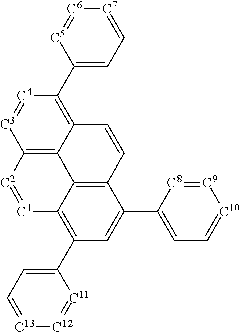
C1(C2=C3C4=C(C(C5=CC=[C10][C9]=[C8]5)=C2)C=CC2=C(C5=CC=[C7][C6]=[C5]5)[C4]=[C3]C(=C42)[C2]=[C1]3)=CC=[C13][C12]=[C11]1
